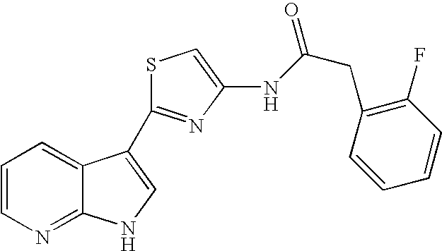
S1C(C2=CNC3=NC=CC=C32)=NC(NC(CC2=C(F)C=CC=C2)=O)=C1
